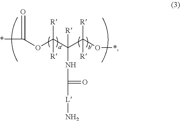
C(OC(C(C(O*)([R])[R])(NC(=O)[L]N)[R])([R])[R])(*)=O
